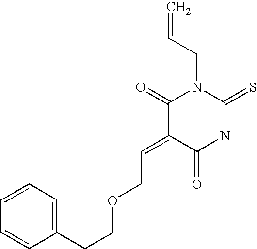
O=C1C(=CCOCCC2=CC=CC=C2)C(=O)N(CC=C)C(=S)N1
